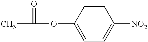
C1(OC(=O)C)=CC=C([NO2])C=C1
